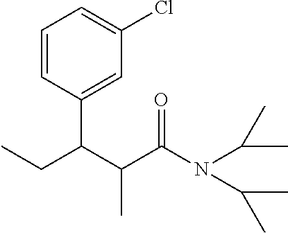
C1=CC(C(C(C(N(C(C)C)C(C)C)=O)C)CC)=CC(Cl)=C1
